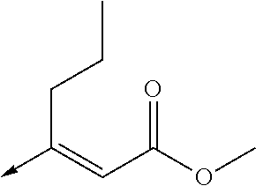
C(C(OC)=O)=C(->C)CCC
